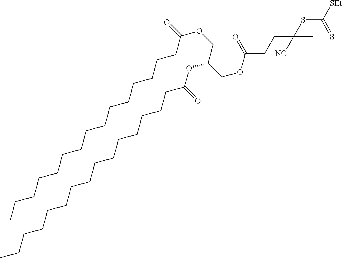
C(CC(SC([SEt])=S)(C)[NC])C(=O)OCC(COC(CCCCCCCCCCCCCCC)=O)OC(CCCCCCCCCCCCCCC)=O
